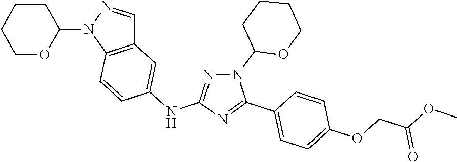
N1(C2OCCCC2)N=C(NC2=CC3=C(C=C2)N(C2CCCCO2)N=C3)N=C1C1=CC=C(OCC(OC)=O)C=C1
